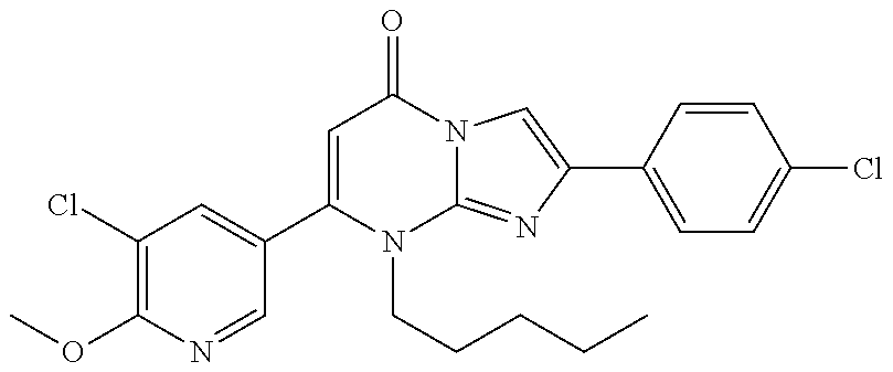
C1(OC)=C(Cl)C=C(C2=CC(=O)N3C(=NC(C4=CC=C(Cl)C=C4)=C3)N2CCCCC)C=N1
